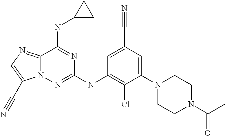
C1=C(C#N)C=C(N2CCN(C(C)=O)CC2)C(Cl)=C1NC1=NN2C(=NC=C2C#N)C(NC2CC2)=N1
